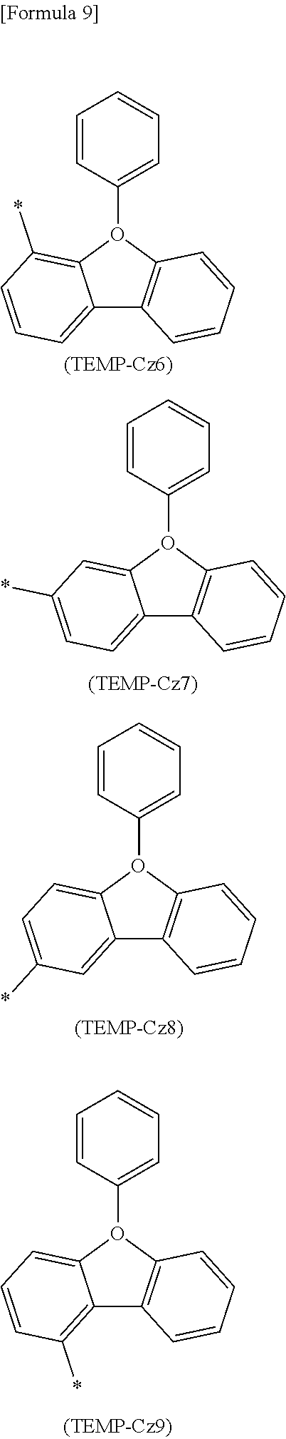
C12=CC=CC(*)=C1O(C1=CC=CC=C1)C1=C2C=CC=C1.C12=CC=C(*)C=C1O(C1=CC=CC=C1)C1=C2C=CC=C1.C12=CC(*)=CC=C1O(C1=CC=CC=C1)C1=C2C=CC=C1.C12=C(*)C=CC=C1O(C1=CC=CC=C1)C1=C2C=CC=C1
